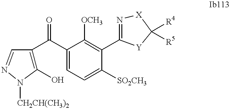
C1(O)=C(C(C2=CC=C([SO2CH3])C(C3=N[X]C([R4])([R5])[Y]3)=C2[OCH3])=O)C=NN1[CH2CH(CH3)2]
